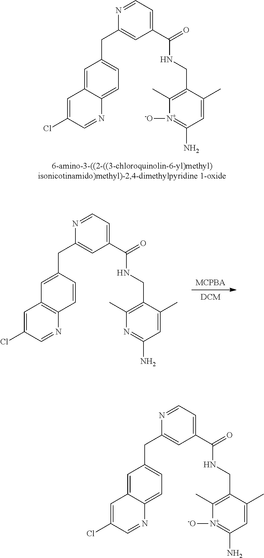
C1=C2C(=CC=C1CC1=CC(C(=O)NCC3=C(C)[N+]([-O])=C(N)C=C3C)=CC=N1)N=CC(Cl)=C2.[DCM].[MCPBA].C1=C(CC2=CC(C(=O)NCC3=C(C)N=C(N)C=C3C)=CC=N2)C=CC2=C1C=C(Cl)C=N2.C1=C2C(=CC=C1CC1=CC(C(=O)NCC3=C(C)[N+]([-O])=C(N)C=C3C)=CC=N1)N=CC(Cl)=C2
